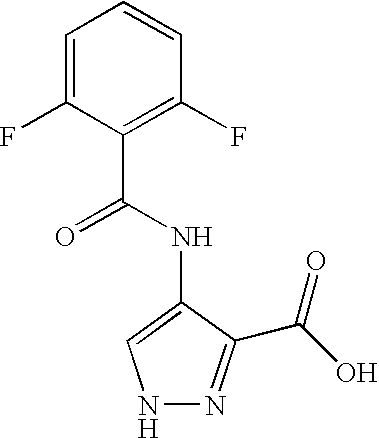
N1N=C(C(O)=O)C(NC(=O)C2=C(F)C=CC=C2F)=C1
